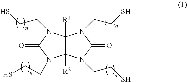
C12([R2])C([R1])(N(CCS)C(=O)N1CCS)N(CCS)C(=O)N2CCS
